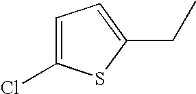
C1=C(Cl)SC(CC)=C1
